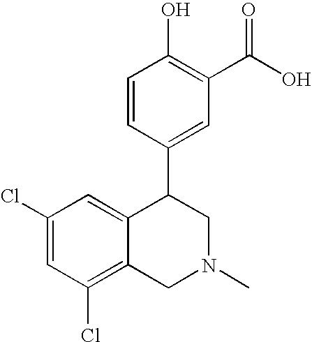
C1(Cl)=C2C(=CC(Cl)=C1)C(C1=CC(C(O)=O)=C(O)C=C1)CN(C)C2
